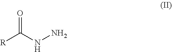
[R]C(NN)=O
